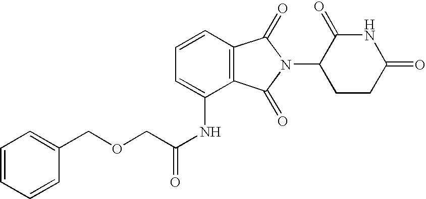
C1=C(NC(COCC2=CC=CC=C2)=O)C2=C(C=C1)C(=O)N(C1CCC(=O)NC1=O)C2=O
